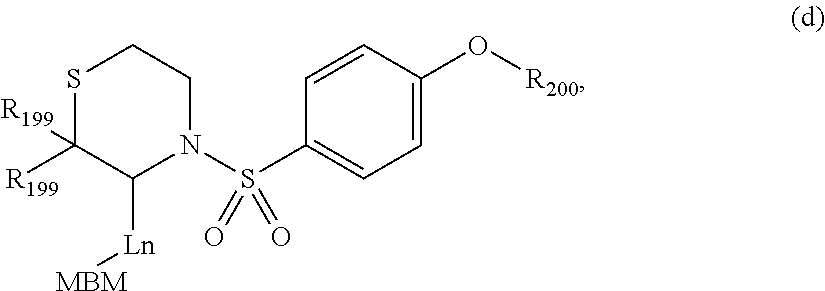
S1C([R199])([R199])C([Ln][MBM])N(S(C2=CC=C(O[R200])C=C2)(=O)=O)CC1
